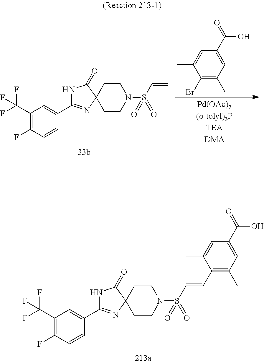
C1(Br)=C(C)C=C(C(O)=O)C=C1C.C1CN(S(C=C)(=O)=O)CCC12C(=O)NC(C1=CC(C(F)(F)F)=C(F)C=C1)=N2.C1CN(S(C=CC2=C(C)C=C(C(=O)O)C=C2C)(=O)=O)CCC12C(=O)NC(C1=CC(C(F)(F)F)=C(F)C=C1)=N2
